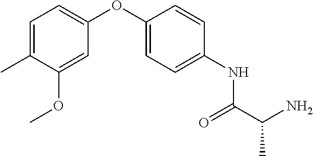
C1=C(OC2=CC=C(C)C(OC)=C2)C=CC(NC(C(N)C)=O)=C1
